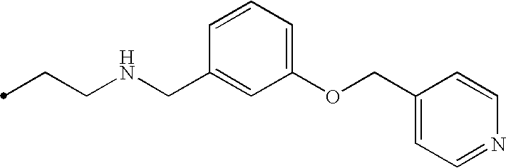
C(CNCC1=CC(OCC2=CC=NC=C2)=CC=C1)C
